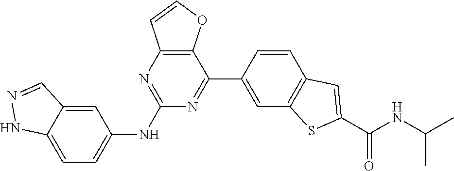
N1=C(NC2=CC=C3C(=C2)C=NN3)N=C(C2=CC3=C(C=C2)C=C(C(NC(C)C)=O)S3)C2=C1C=CO2
